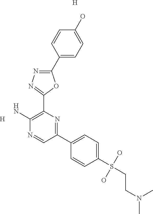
[H].C1(C2=CC=C(O)C=C2)=NN=C(C2=C(N)N=CC(C3=CC=C(S(CCN(C)C)(O)O)C=C3)=N2)O1.[H]
